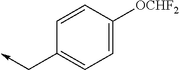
C1=C([OCHF2])C=CC(C->C)=C1
